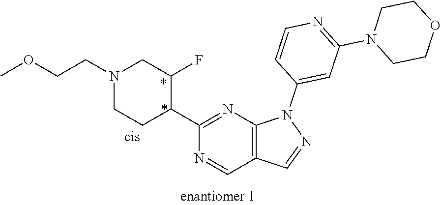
C1(C2C(F)CN(CCOC)CC2)=NC2=C(C=N1)C=NN2C1=CC(N2CCOCC2)=NC=C1
